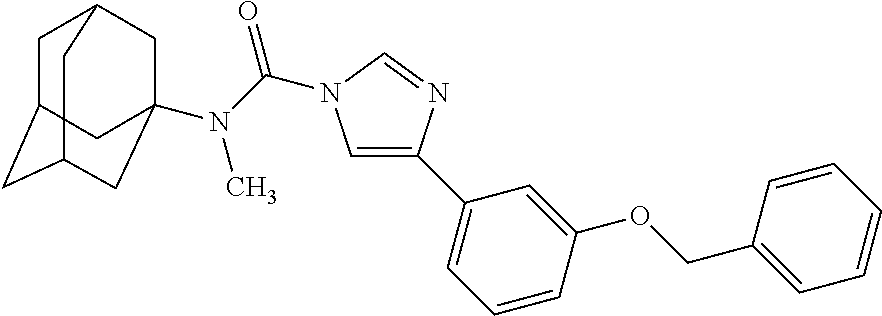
C1C2CC3CC(N(C(=O)N4C=C(C5=CC=CC(OCC6=CC=CC=C6)=C5)N=C4)C)(CC1C3)C2
